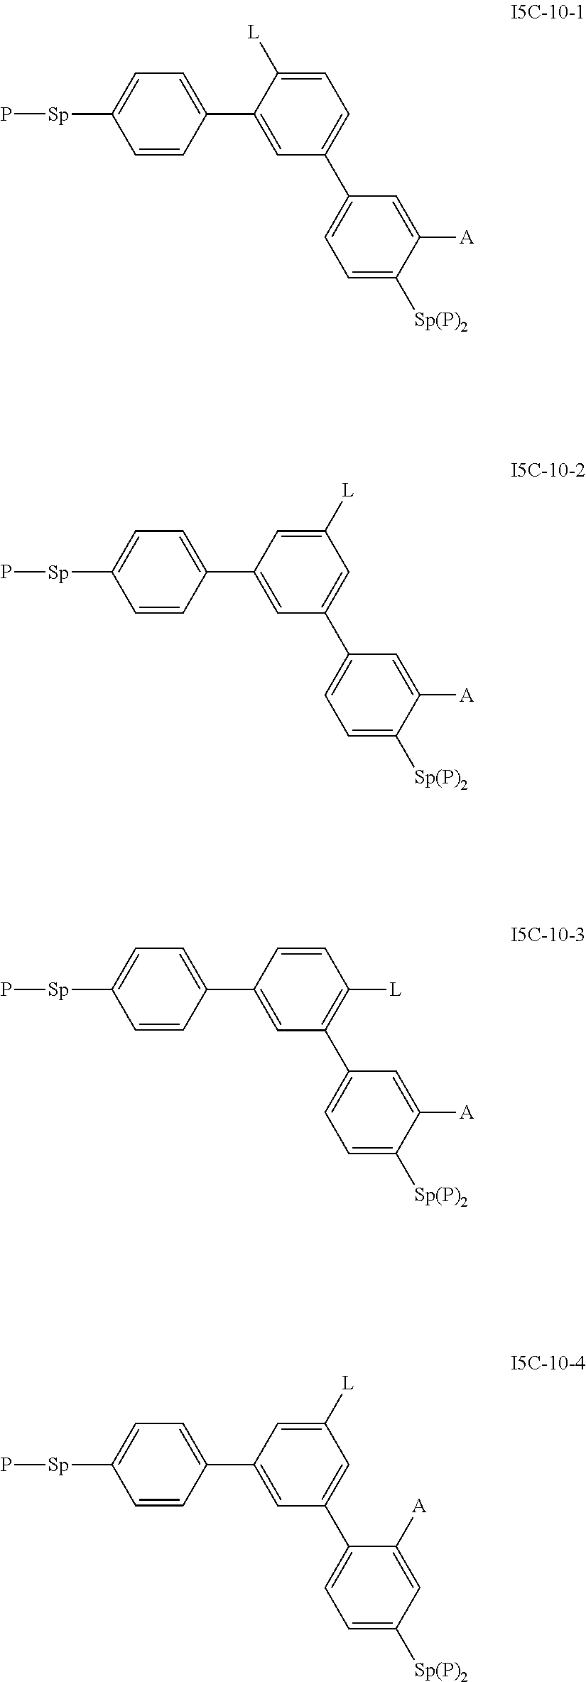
C1([L])=CC=C(C2=CC=C([Sp(P)2])C([A])=C2)C=C1C1=CC=C([Sp]P)C=C1.C1=C([L])C=C(C2=CC=C([Sp(P)2])C([A])=C2)C=C1C1=CC=C([Sp]P)C=C1.C1=CC([L])=C(C2=CC=C([Sp(P)2])C([A])=C2)C=C1C1=CC=C([Sp]P)C=C1.C1=C([L])C=C(C2=CC=C([Sp(P)2])C=C2[A])C=C1C1=CC=C([Sp]P)C=C1
